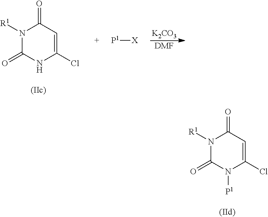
N1([R1])C(=O)NC(Cl)=CC1=O.[P1][X].[K2CO3].[DMF].N1([R1])C(=O)N([P1])C(Cl)=CC1=O
